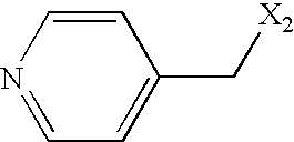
N1=CC=C(C[X2])C=C1
